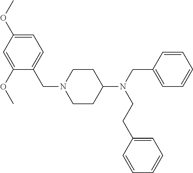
C1=C(OC)C=C(OC)C(CN2CCC(N(CC3=CC=CC=C3)CCC3=CC=CC=C3)CC2)=C1
